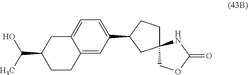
OC(C1CCC2=CC(C3CC4(CC3)COC(=O)N4)=CC=C2C1)C
